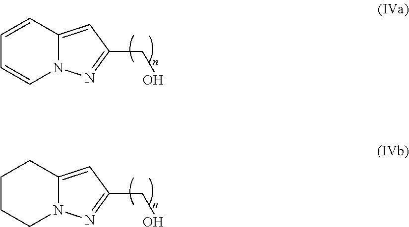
C1=CN2C(=CC(CO)=N2)C=C1.C1CN2C(=CC(CO)=N2)CC1
